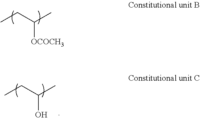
C([OCOCH3])(CC)C.C(O)(CC)C
